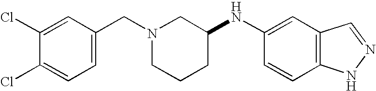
C1(Cl)=CC(CN2CCCC(NC3=CC4=C(C=C3)NN=C4)C2)=CC=C1Cl
